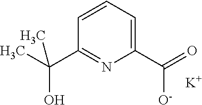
C1(C(=O)[O-])=CC=CC(C(C)(O)C)=N1.[K]
